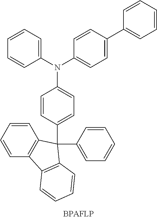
C1=CC=CC2=C1C(C1=CC=C(N(C3=CC=CC=C3)C3=CC=C(C4=CC=CC=C4)C=C3)C=C1)(C1=CC=CC=C1)C1=C2C=CC=C1
